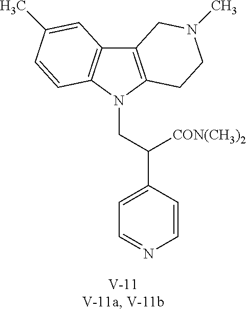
C12=C(N(CC(C3=CC=NC=C3)[CON(CH3)2])C3=C1C=C(C)C=C3)CCN(C)C2
